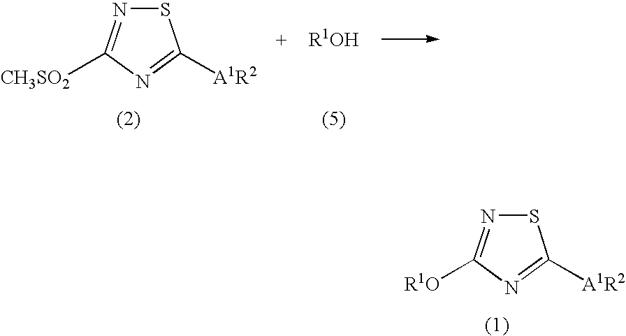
S1N=C([CH3SO2])N=C1[A1R2].S1N=C([R1O])N=C1[A1R2]
